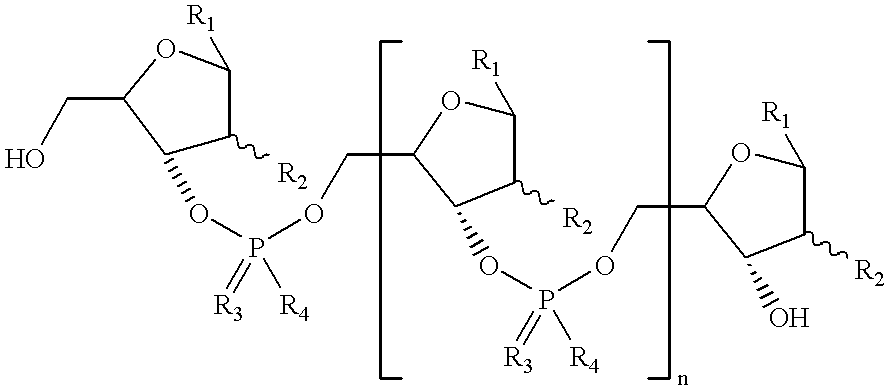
C1(OP(OCC2OC([R1])C([R2])C2OP(OCC2OC([R1])C([R2])C2O)(=[R3])[R4])(=[R3])[R4])C([R2])C([R1])OC1CO
